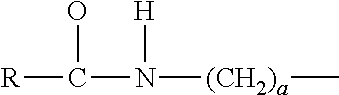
[R]C(O)N([H])[(CH2)a]C
